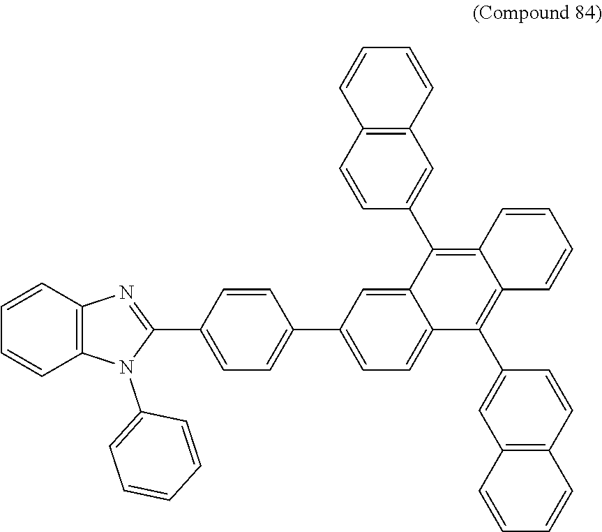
C1=CC2=C(C=C1)N(C1=CC=CC=C1)C(C1=CC=C(C3=CC=C4C(=C3)C(C3=CC5=C(C=C3)C=CC=C5)=C3C(=C4C4=CC5=C(C=C4)C=CC=C5)C=CC=C3)C=C1)=N2
